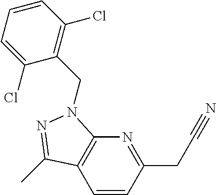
C1=CC(CC#N)=NC2=C1C(C)=NN2CC1=C(Cl)C=CC=C1Cl
